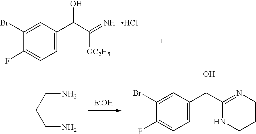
C1=C(Br)C(F)=CC=C1C(O)C([OC2H5])=N.Cl.[EtOH].C(CCN)N.C1=C(Br)C(F)=CC=C1C(C1=NCCCN1)O
